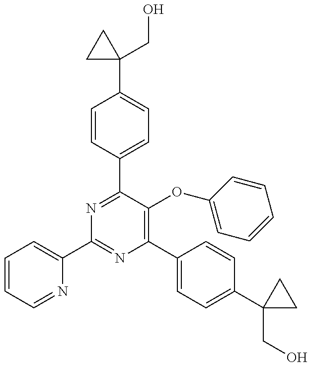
C1=CC=NC(C2=NC(C3=CC=C(C4(CO)CC4)C=C3)=C(OC3=CC=CC=C3)C(C3=CC=C(C4(CO)CC4)C=C3)=N2)=C1
